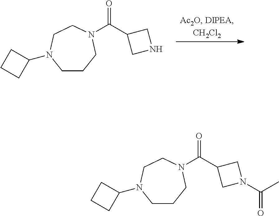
C1CCN(C(C2CNC2)=O)CCN1C1CCC1.C1CCN(C(C2CN(C(C)=O)C2)=O)CCN1C1CCC1
